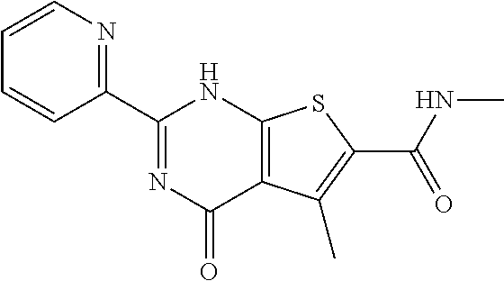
C1(C2=NC(=O)C3=C(N2)SC(C(NC)=O)=C3C)=NC=CC=C1
